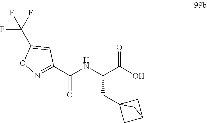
C(NC(C(O)=O)CC12CC(C1)C2)(=O)C1=NOC(C(F)(F)F)=C1
